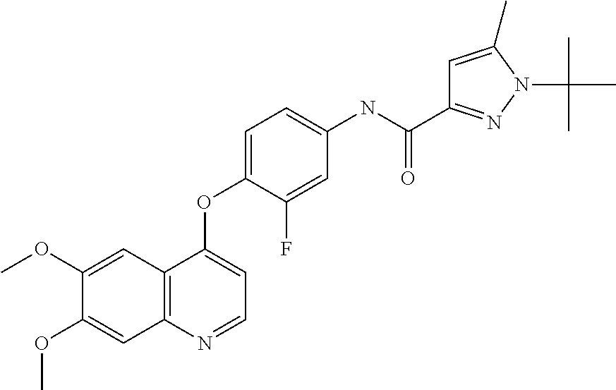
C1(OC)=CC2=C(C=C1OC)N=CC=C2OC1=CC=C(NC(C2=NN(C(C)(C)C)C(C)=C2)=O)C=C1F
